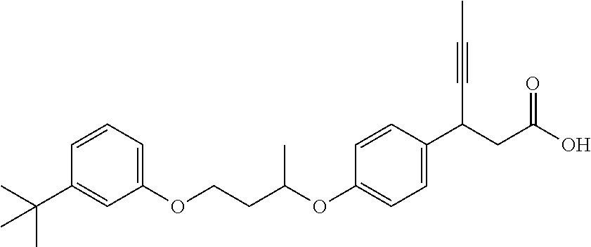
C1(OCCC(OC2=CC=C(C(CC(O)=O)C#CC)C=C2)C)=CC=CC(C(C)(C)C)=C1
